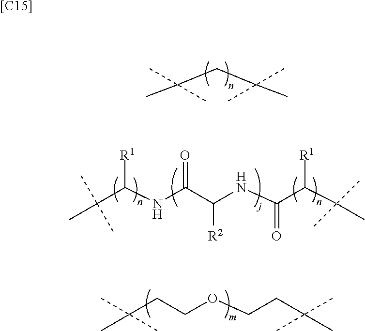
C(C(C)(C)C)C(C)(C)C.C(CCOCCC(C)(C)C)(C)(C)C.C(C(NC(C(NC(C(C(C)(C)C)[R1])=O)[R2])=O)[R1])(C)(C)C.[[C15]]
